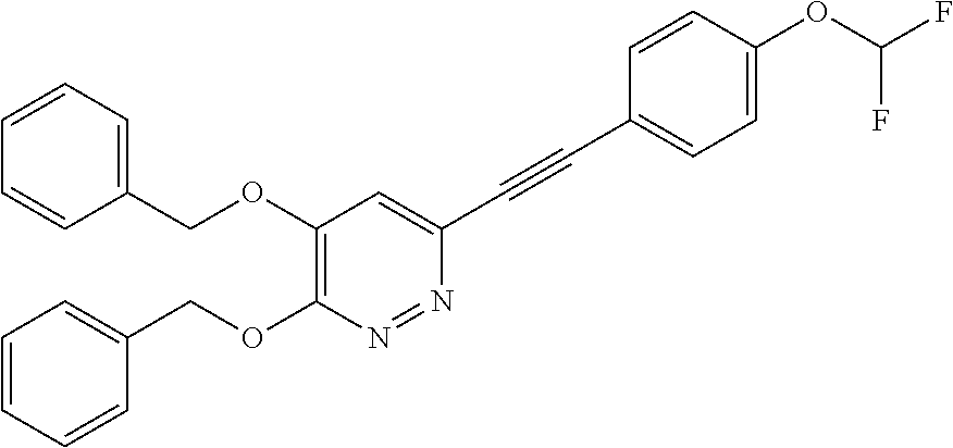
C1(OCC2=CC=CC=C2)=C(OCC2=CC=CC=C2)N=NC(C#CC2=CC=C(OC(F)F)C=C2)=C1
